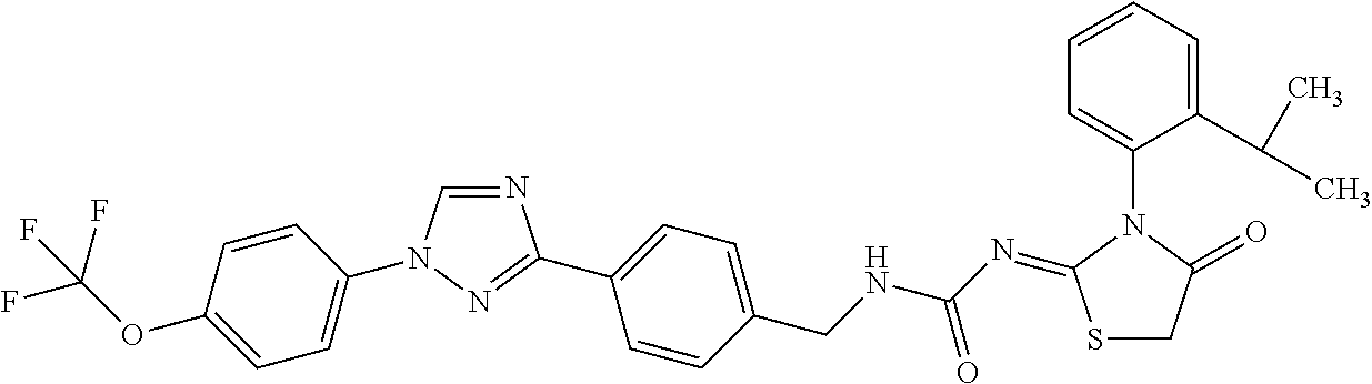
N1=CN(C2=CC=C(OC(F)(F)F)C=C2)N=C1C1=CC=C(CNC(N=C2SCC(=O)N2C2=CC=CC=C2C(C)C)=O)C=C1
